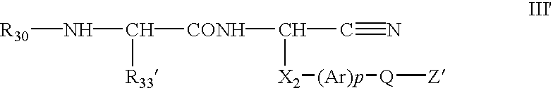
[R30]NC([R33])[CONH]C(C#N)[X2][(Ar)p][Q][Z]
